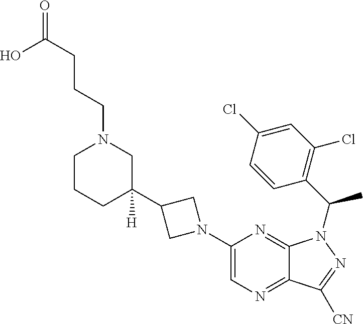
C1(C2([H])CN(CCCC(=O)O)CCC2)CN(C2=CN=C3C(=N2)N(C(C2=C(Cl)C=C(Cl)C=C2)C)N=C3[CN])C1
